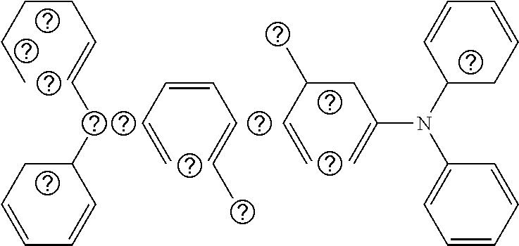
C(CCC)C=CCC1CC=CC=C1.C(=C)C=CC=CC.C=CC(CC(=C)N(C1CC=CC=C1)C1=CC=CC=C1)C
